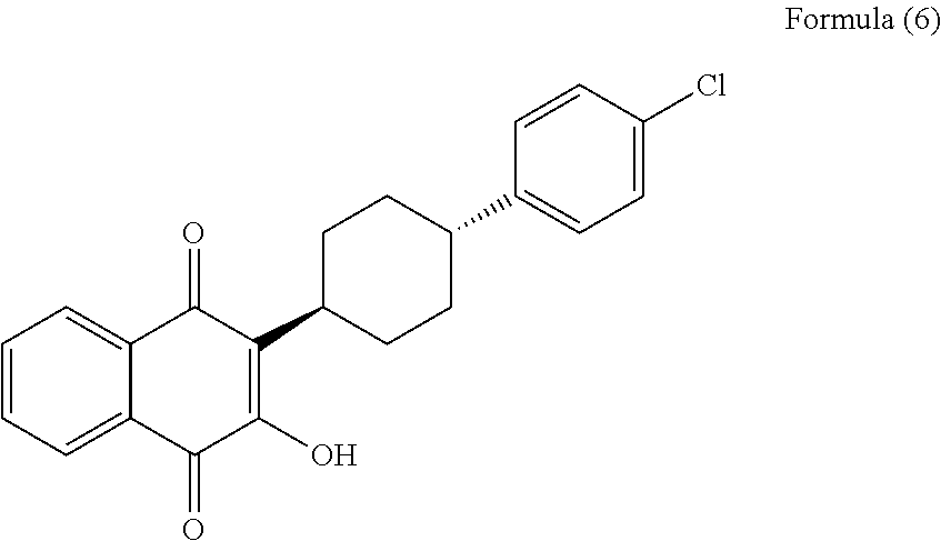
C1=CC=C2C(=C1)C(=O)C(O)=C(C1CCC(C3=CC=C(Cl)C=C3)CC1)C2=O
